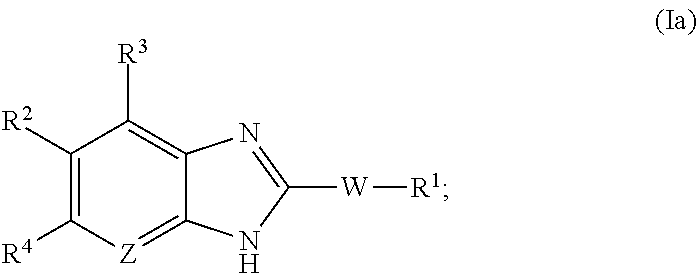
C1([R2])=C([R4])[Z]=C2C(=C1[R3])N=C([W][R1])N2
